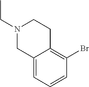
N1(CC)CC2=CC=CC(Br)=C2CC1
